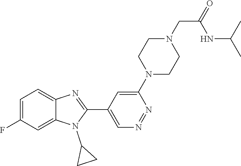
C1=C(F)C=C2C(=C1)N=C(C1=CN=NC(N3CCN(CC(=O)NC(C)C)CC3)=C1)N2C1CC1
